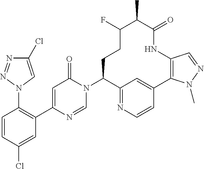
C1=CC(Cl)=CC(C2=CC(=O)N(C3C4=NC=CC(=C4)C4=C(NC(=O)C(C)C(F)CC3)C=NN4C)C=N2)=C1N1C=C(Cl)N=N1
